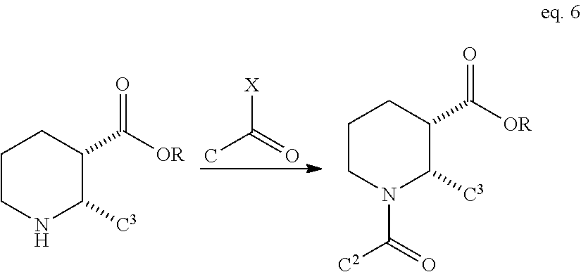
C1CNC([C3])C(C([OR])=O)C1.C1CN(C(=O)[C2])C([C3])C(C(=O)[OR])C1.[X]C(=O)C
